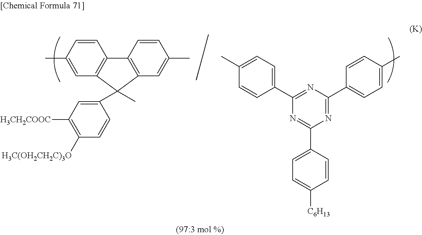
C1=C(C)C=CC2=C1C(C1=CC([H3CH2COOC])=C([H3C(OH2CH2C)3O])C=C1)(C)C1=C2C=CC(C)=C1.N1=C(C2=CC=C([C6H13])C=C2)N=C(C2=CC=C(C)C=C2)N=C1C1=CC=C(C)C=C1
